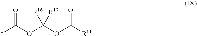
O(C(OC([R11])=O)([R16])[R17])C(*)=O
